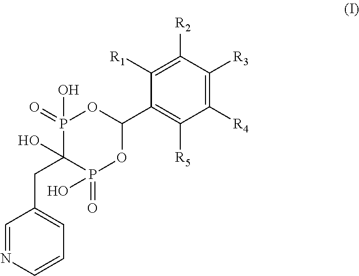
C1=NC=CC=C1CC1(O)P(=O)(O)OC(C2=C([R5])C([R4])=C([R3])C([R2])=C2[R1])OP1(O)=O
